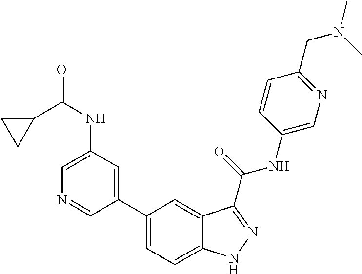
C1(NC(=O)C2CC2)=CN=CC(C2=CC=C3C(=C2)C(C(NC2=CN=C(CN(C)C)C=C2)=O)=NN3)=C1
